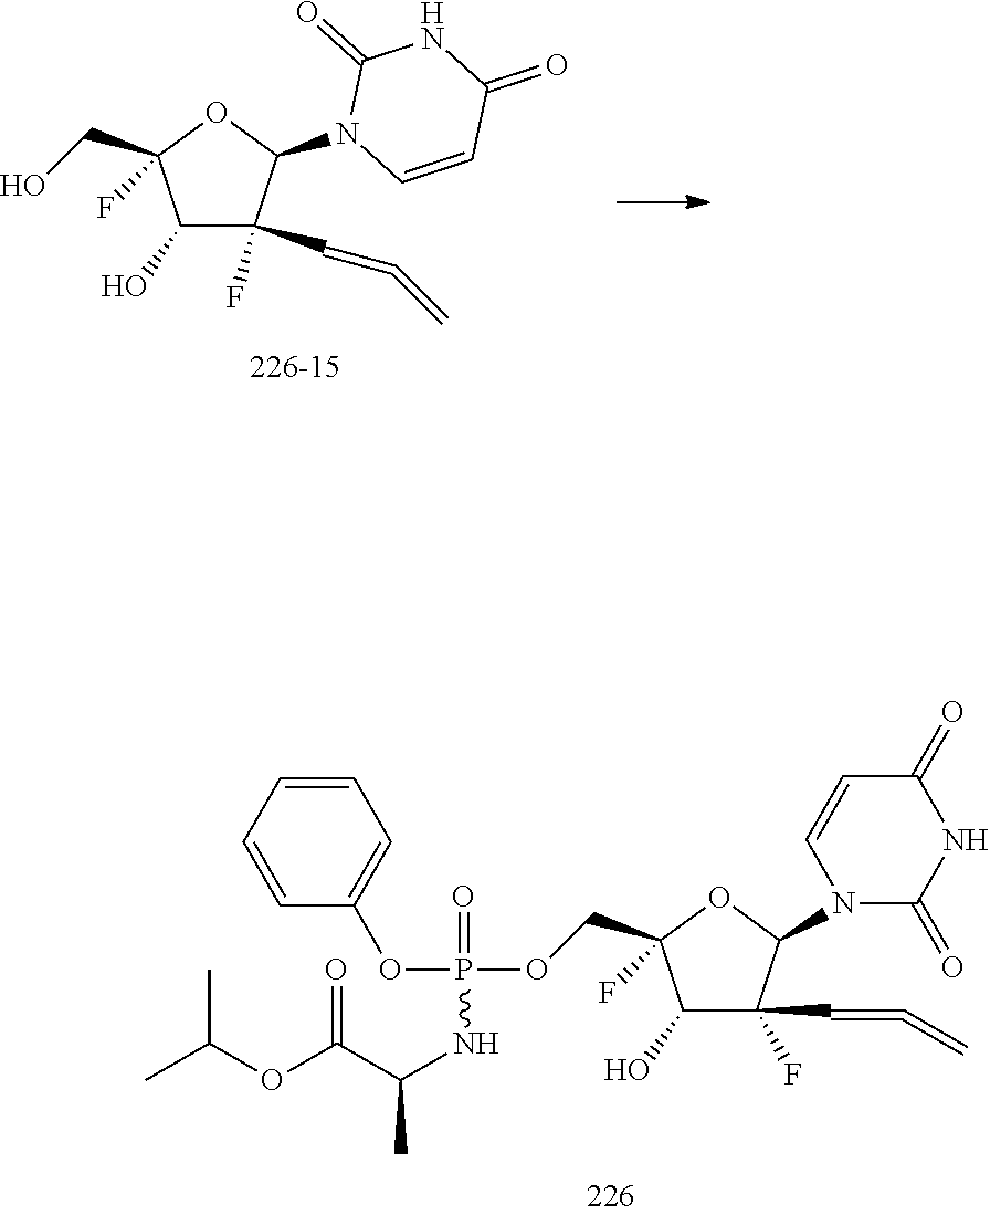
C1(O)C(F)(C=C=C)C(N2C=CC(=O)NC2=O)OC1(CO)F.CC(OC(C(NP(=O)(OC1=CC=CC=C1)OCC1(F)C(O)C(C=C=C)(F)C(N2C(=O)NC(=O)C=C2)O1)C)=O)C
